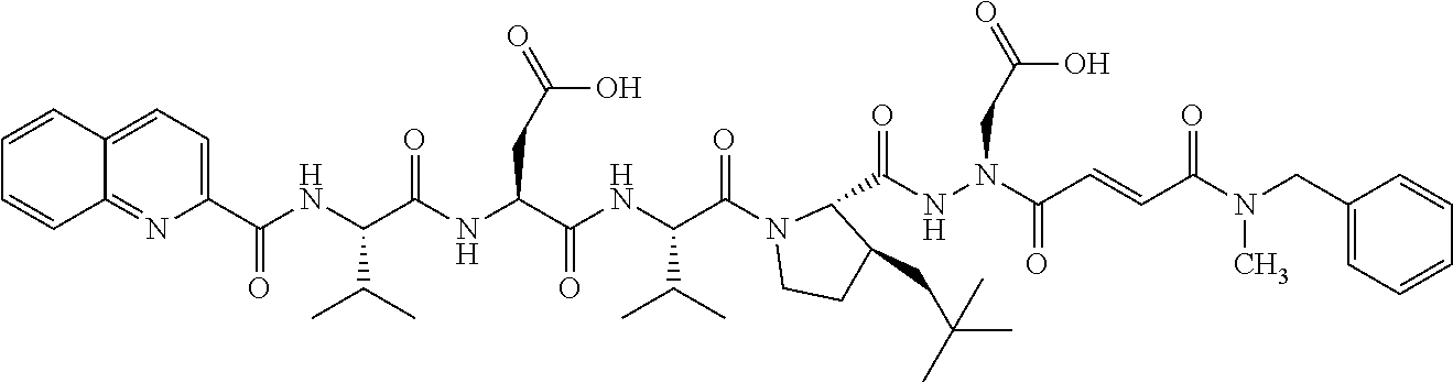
C1(C(NC(C(NC(C(NC(C(N2CCC(CC(C)(C)C)C2C(=O)NN(C(C=CC(=O)N(C)CC2=CC=CC=C2)=O)CC(O)=O)=O)C(C)C)=O)CC(=O)O)=O)C(C)C)=O)=CC=C2C(=N1)C=CC=C2
